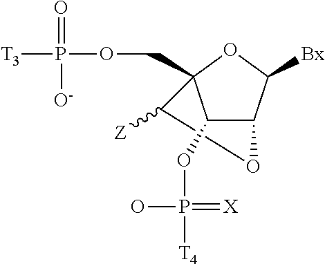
C1([Z])C2(COP(=O)([O-])[T3])C(OP(O)(=[X])[T4])C(C([Bx])O2)O1
